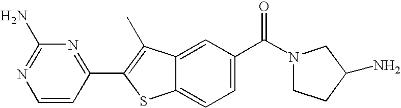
C1=CC(C2=C(C)C3=CC(C(=O)N4CCC(N)C4)=CC=C3S2)=NC(N)=N1
